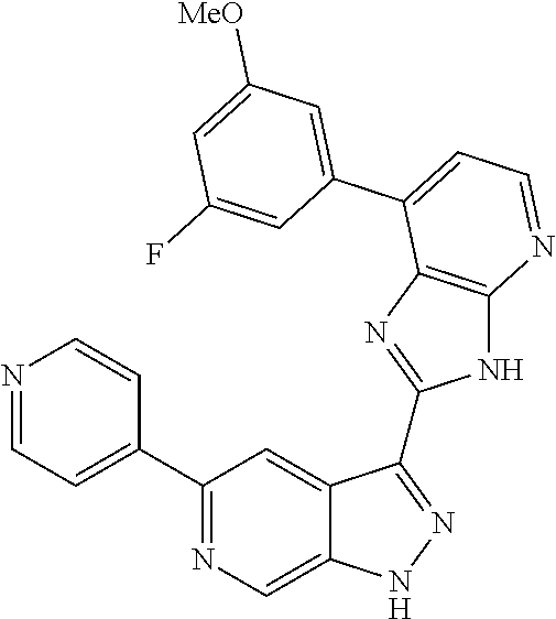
C1(C2=NC=C3C(=C2)C(C2=NC4=C(N2)N=CC=C4C2=CC([MeO])=CC(F)=C2)=NN3)=CC=NC=C1
